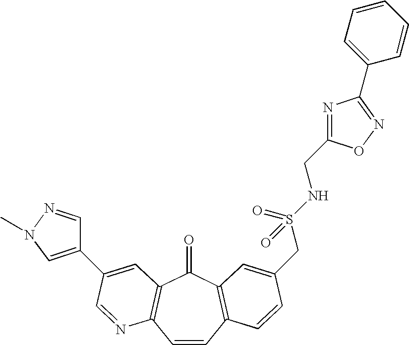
C1=CC2=C(C(=O)C3=C1N=CC(C1=CN(C)N=C1)=C3)C=C(CS(NCC1=NC(C3=CC=CC=C3)=NO1)(=O)=O)C=C2
